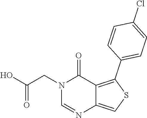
N1(CC(O)=O)C=NC2=CSC(C3=CC=C(Cl)C=C3)=C2C1=O
